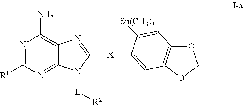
N1=C([R1])N=C2C(=C1N)N=C([X]C1=CC3=C(OCO3)C=C1[Sn(CH3)3])N2[L][R2]
